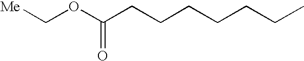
[Me]COC(CCCCCCC)=O
